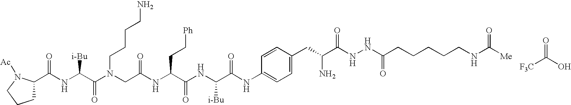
O=C([F3C])O.C(NC(C(N(CC(NC(C(NC(C(NC1=CC=C(CC(N)C(NNC(CCCCCNC([Me])=O)=O)=O)C=C1)=O)[i-Bu])=O)CC[Ph])=O)CCCCN)=O)[i-Bu])(C1CCCN1[Ac])=O
